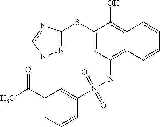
C1(SC2=NNC=N2)=CC(NS(C2=CC(C(C)=O)=CC=C2)(=O)=O)=C2C(=C1O)C=CC=C2
